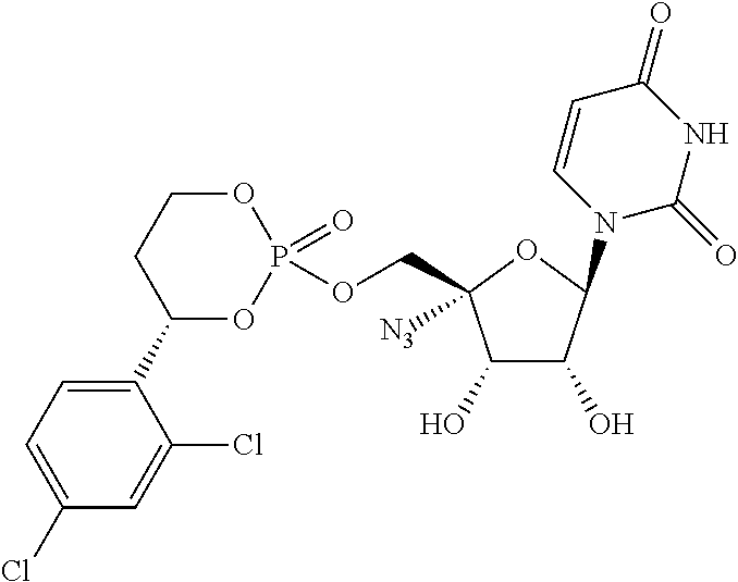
C1(O)C(O)C(N2C=CC(=O)NC2=O)OC1(COP1(=O)OCCC(C2=CC=C(Cl)C=C2Cl)O1)[N3]
